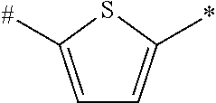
C1=C([#])SC(*)=C1
